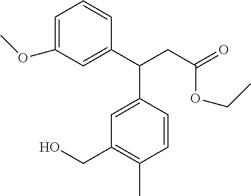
C1=C(OC)C=C(C(CC(=O)OCC)C2=CC(CO)=C(C)C=C2)C=C1
